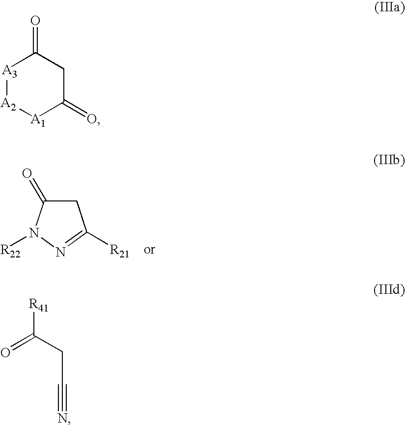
C1C(=O)N([R22])N=C1[R21].[A3]1[A2][A1]C(=O)CC1=O.O=C(CC#N)[R41]
